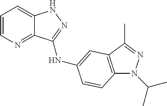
C1=CN=C2C(=C1)NN=C2NC1=CC2=C(N(C(C)C)N=C2C)C=C1
